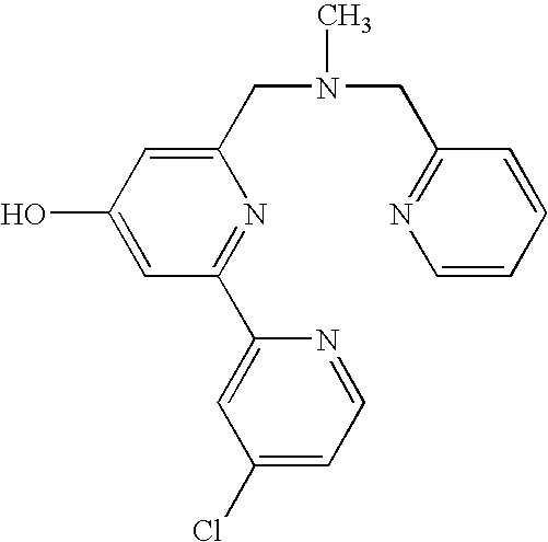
C1(Cl)=CC=NC(C2=NC(CN(C)CC3=NC=CC=C3)=CC(O)=C2)=C1
